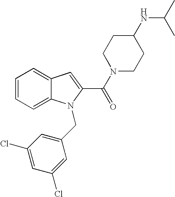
C1=CC=C2C(=C1)C=C(C(=O)N1CCC(NC(C)C)CC1)N2CC1=CC(Cl)=CC(Cl)=C1
